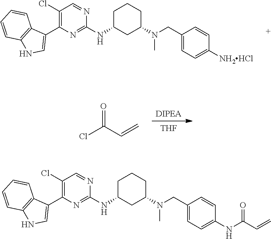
C1C(NC2=NC(C3=CNC4=C3C=CC=C4)=C(Cl)C=N2)CC(N(CC2=CC=C([NH2HCl])C=C2)C)CC1.[THF].[DIPEA].ClC(C=C)=O.C1C(NC2=NC(C3=CNC4=C3C=CC=C4)=C(Cl)C=N2)CC(N(CC2=CC=C(NC(C=C)=O)C=C2)C)CC1
